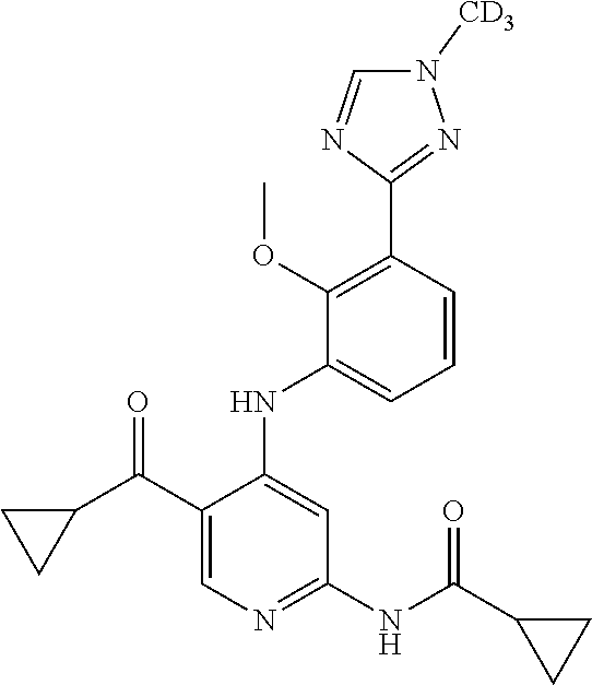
C1(C(C2CC2)=O)=CN=C(NC(C2CC2)=O)C=C1NC1=CC=CC(C2=NN([CD3])C=N2)=C1OC
